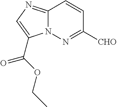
C12=NC=C(C(=O)OCC)N1N=C([CHO])C=C2
